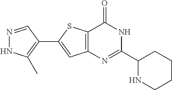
N1=CC(C2=CC3=C(S2)C(=O)NC(C2NCCCC2)=N3)=C(C)N1
